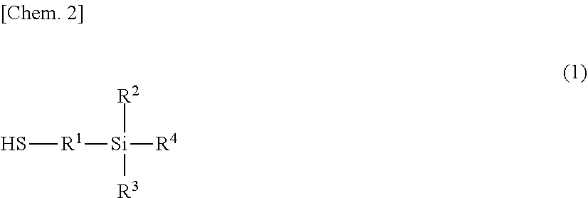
S[R1][Si]([R4])([R2])[R3]
